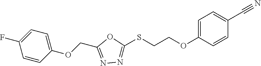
C1=C(OCC2=NN=C(SCCOC3=CC=C(C#N)C=C3)O2)C=CC(F)=C1
